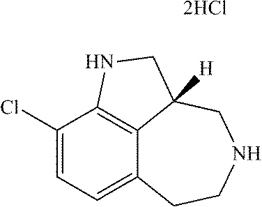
C1(Cl)=CC=C2C3=C1NCC3([H])CNCC2.[2HCl]
